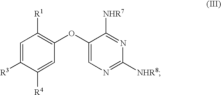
C1=C([R3])C([R4])=CC(OC2=CN=C([NHR8])N=C2[NHR7])=C1[R1]
